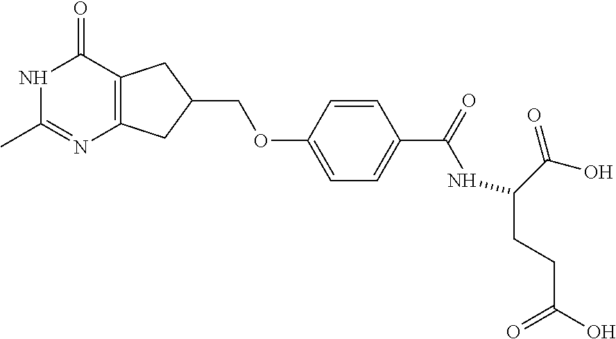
N1C(C)=NC2=C(C1=O)CC(COC1=CC=C(C(=O)NC(CCC(O)=O)C(O)=O)C=C1)C2
